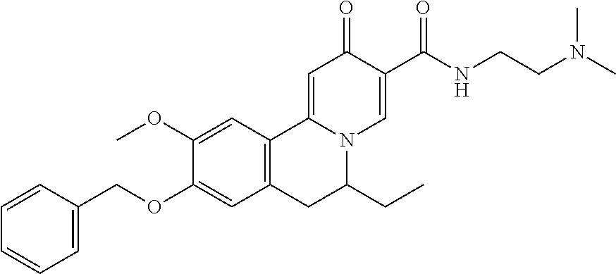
C1(OC)=CC2=C(C=C1OCC1=CC=CC=C1)CC(CC)N1C2=CC(=O)C(C(NCCN(C)C)=O)=C1
